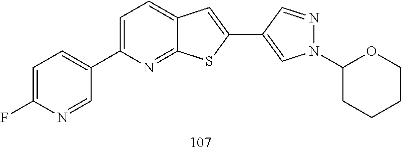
C1=C(F)N=CC(C2=CC=C3C(=N2)SC(C2=CN(C4CCCCO4)N=C2)=C3)=C1
